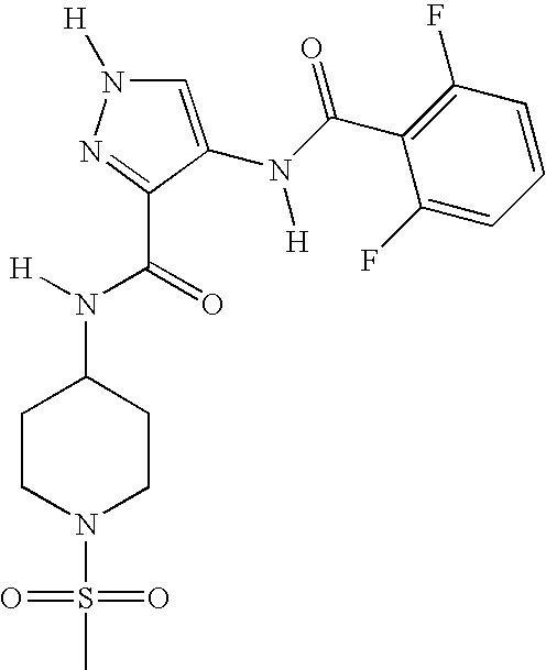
C1=C(N(C(C2=C(F)C=CC=C2F)=O)[H])C(C(=O)N([H])C2CCN(S(C)(=O)=O)CC2)=NN1[H]
